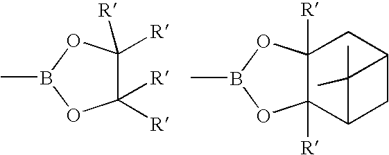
C1([R])([R])C([R])([R])OB(C)O1.C12([R])C([R])(OB(C)O1)CC1CC2C1(C)C
